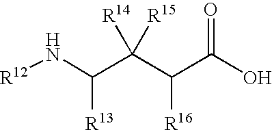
[R12]NC(C(C(C(O)=O)[R16])([R14])[R15])[R13]
